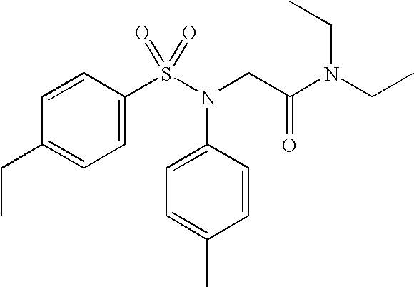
C1=C(CC)C=CC(S(N(CC(N(CC)CC)=O)C2=CC=C(C)C=C2)(=O)=O)=C1
